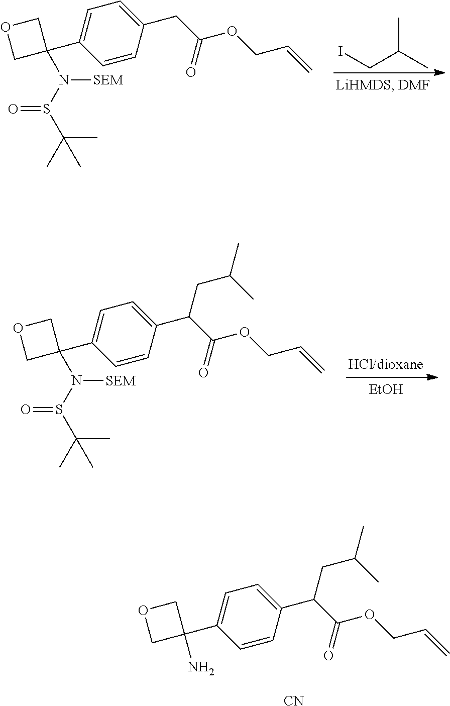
C1C(C2=CC=C(C(C(OCC=C)=O)CC(C)C)C=C2)(N(S(C(C)(C)C)=O)[SEM])CO1.[EtOH].C1C(C2=CC=C(CC(OCC=C)=O)C=C2)(N(S(C(C)(C)C)=O)[SEM])CO1.ICC(C)C.C1C(C2=CC=C(C(C(OCC=C)=O)CC(C)C)C=C2)(N)CO1.[CN]
